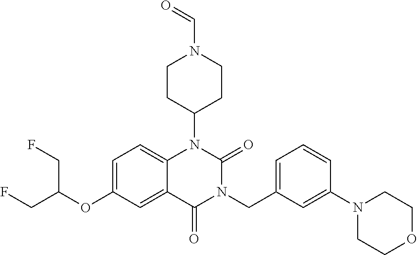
C1=C(OC(CF)CF)C=C2C(=C1)N(C1CCN(C=O)CC1)C(=O)N(CC1=CC=CC(N3CCOCC3)=C1)C2=O
